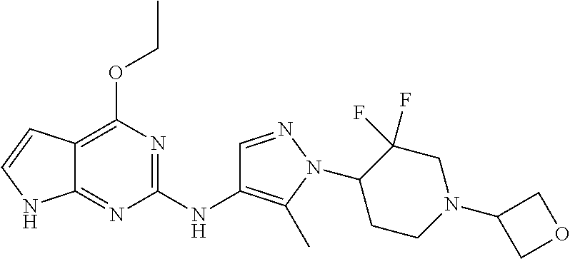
C12=C(OCC)N=C(NC3=C(C)N(C4CCN(C5COC5)CC4(F)F)N=C3)N=C1NC=C2
